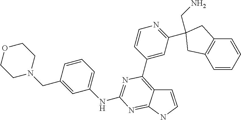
C1=CNC2=NC(NC3=CC=CC(CN4CCOCC4)=C3)=NC(C3=CC(C4(CN)CC5=C(C=CC=C5)C4)=NC=C3)=C12
